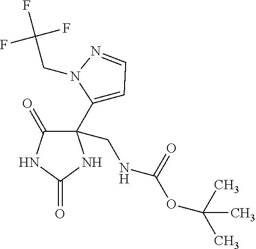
C1(C2=CC=NN2CC(F)(F)F)(CNC(OC(C)(C)C)=O)C(=O)NC(=O)N1
